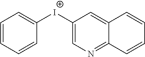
C1=CC=CC([I+]C2=CN=C3C(=C2)C=CC=C3)=C1
